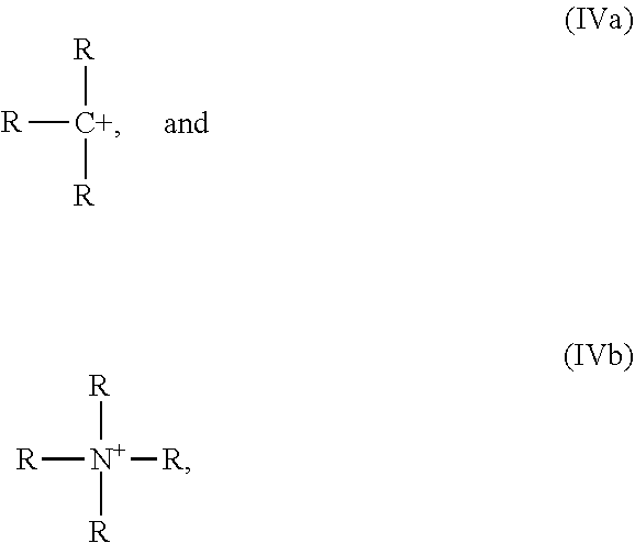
[R][C+]([R])[R].[R][N+]([R])([R])[R]
